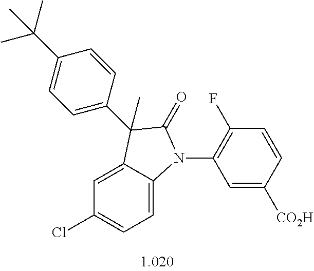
C1=C2C(=CC=C1Cl)N(C1=C(F)C=CC([CO2H])=C1)C(=O)C2(C)C1=CC=C(C(C)(C)C)C=C1
